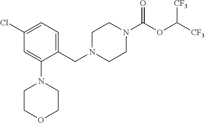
N1(C(OC([CF3])[CF3])=O)CCN(CC2=CC=C(Cl)C=C2N2CCOCC2)CC1
